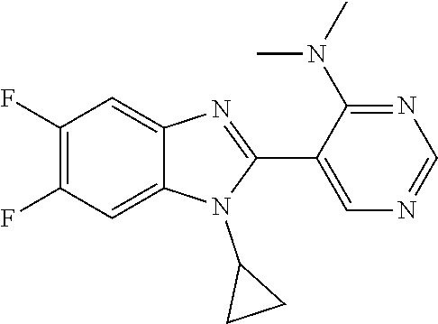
C1(F)=C(F)C=C2C(=C1)N=C(C1=CN=CN=C1N(C)C)N2C1CC1
